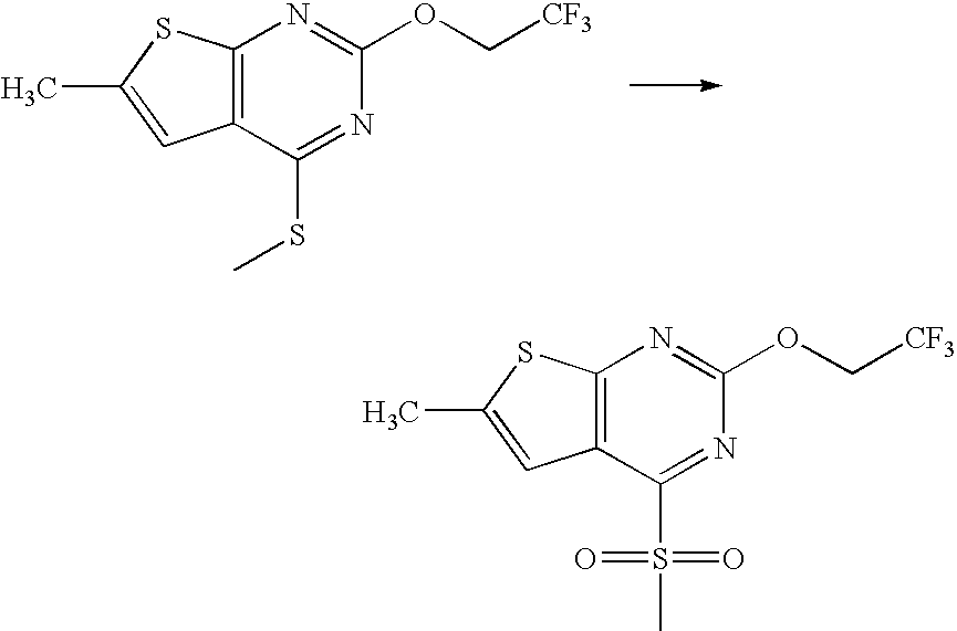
C12=C(C(SC)=NC(OC[CF3])=N1)C=C(C)S2.C12=C(C(S(C)(=O)=O)=NC(OC[CF3])=N1)C=C(C)S2
